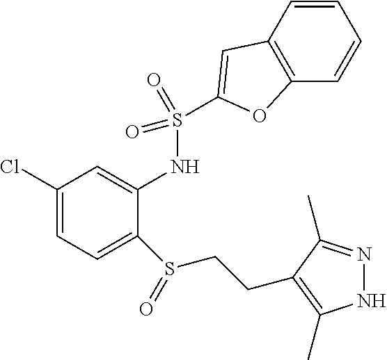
C1(Cl)=CC=C(S(CCC2=C(C)NN=C2C)=O)C(NS(=O)(=O)C2=CC3=C(C=CC=C3)O2)=C1
